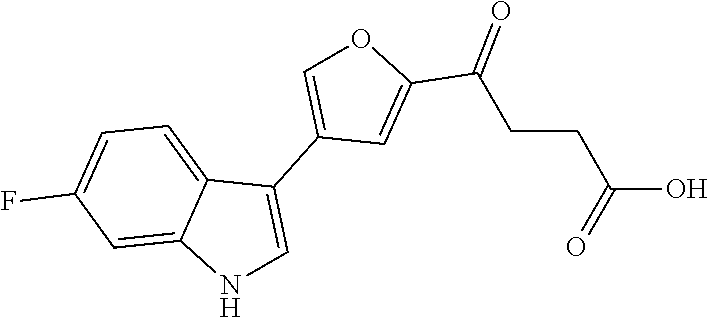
C1(C2=COC(C(=O)CCC(O)=O)=C2)=CNC2=CC(F)=CC=C12
